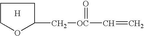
C1COC(C[OC](=O)C=C)C1.[H]
